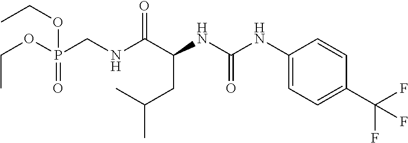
N(C(C(NC(NC1=CC=C(C(F)(F)F)C=C1)=O)CC(C)C)=O)CP(=O)(OCC)OCC
